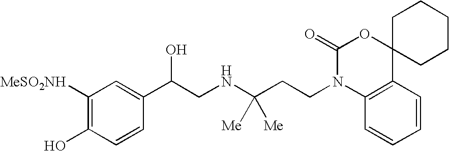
C1([MeSO2NH])=C(O)C=CC(C(CNC(CCN2C3=C(C=CC=C3)C3(OC2=O)CCCCC3)([Me])[Me])O)=C1
